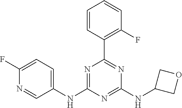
C1(NC2=CC=C(F)N=C2)=NC(C2=C(F)C=CC=C2)=NC(NC2COC2)=N1
